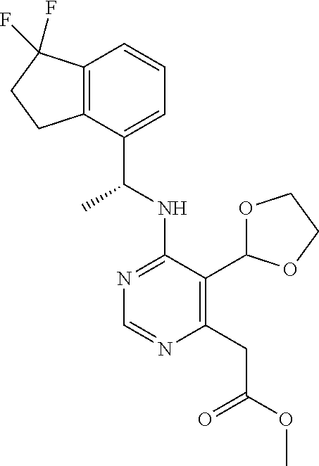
N1=C(NC(C)C2=CC=CC3=C2CCC3(F)F)C(C2OCCO2)=C(CC(=O)OC)N=C1
